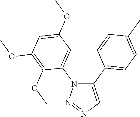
C1(C2=CC=C(C)C=C2)=CN=NN1C1=CC(OC)=CC(OC)=C1OC
